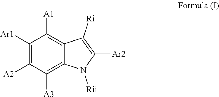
[Rii]N1C([Ar2])=C([Ri])C2=C([A1])C([Ar1])=C([A2])C([A3])=C12
